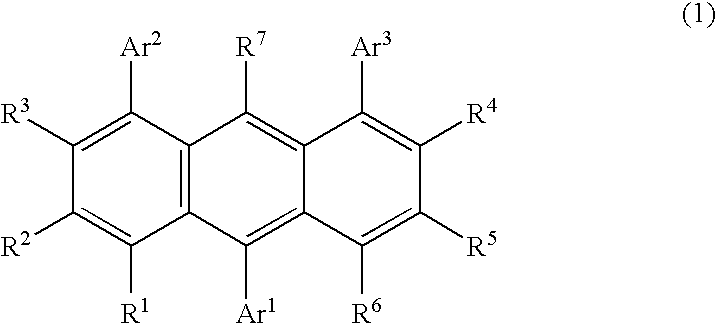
C12=C(C([Ar2])=C([R3])C([R2])=C1[R1])C([R7])=C1C(=C2[Ar1])C([R6])=C([R5])C([R4])=C1[Ar3]
